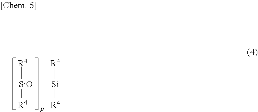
C[SiO]([R4])([R4])[Si]([R4])(C)[R4]
